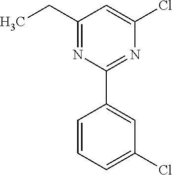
C1=CC=C(Cl)C=C1C1=NC(Cl)=CC(CC)=N1
